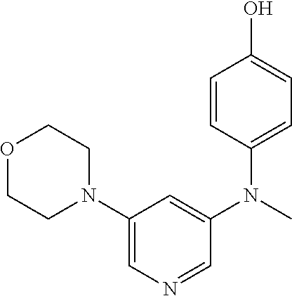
C1(N2CCOCC2)=CN=CC(N(C)C2=CC=C(O)C=C2)=C1
